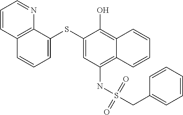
C1=C(SC2=CC(NS(CC3=CC=CC=C3)(=O)=O)=C3C(=C2O)C=CC=C3)C2=C(C=C1)C=CC=N2
